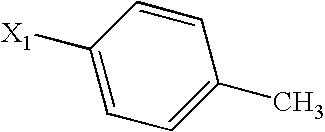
[X1]C1=CC=C(C)C=C1
